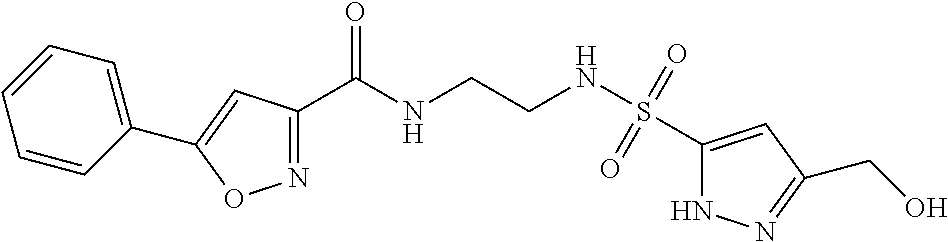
C1=CC(C2=CC(C(NCCNS(C3=CC(CO)=NN3)(=O)=O)=O)=NO2)=CC=C1
